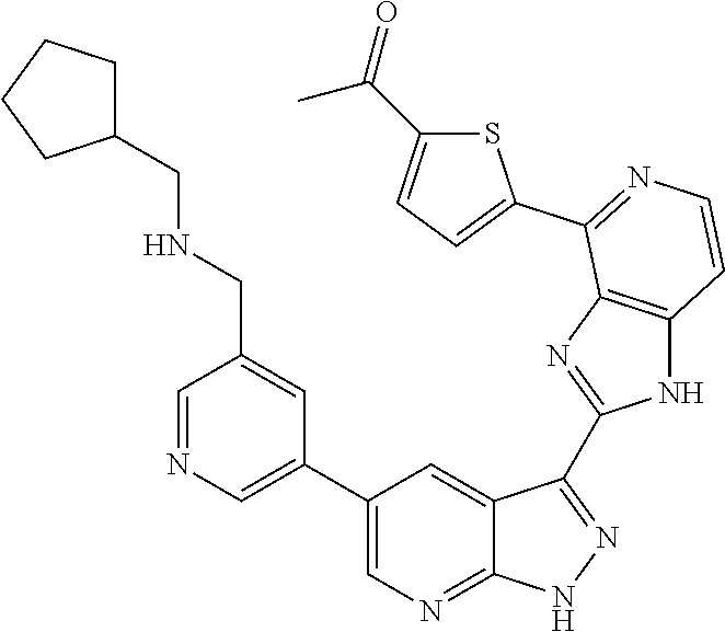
C1=NC=C(C2=CN=C3C(=C2)C(C2=NC4=C(N2)C=CN=C4C2=CC=C(C(=O)C)S2)=NN3)C=C1CNCC1CCCC1
